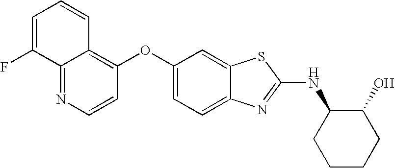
N1=C2C(=C(OC3=CC=C4C(=C3)SC(NC3CCCCC3O)=N4)C=C1)C=CC=C2F
